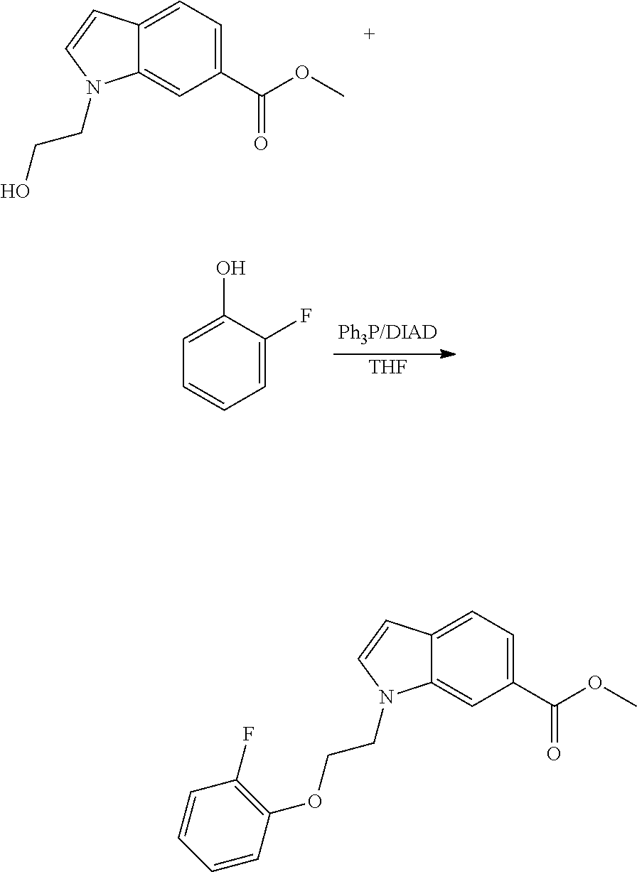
C12=CC=C(C(OC)=O)C=C1N(CCO)C=C2.[THF].C1=C(F)C(O)=CC=C1.C12=CC=C(C(OC)=O)C=C1N(CCOC1=C(F)C=CC=C1)C=C2
